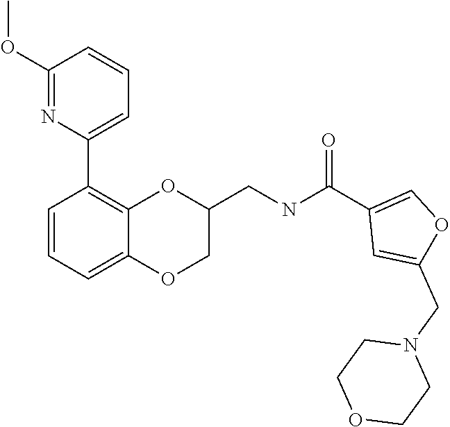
C1(OC)=NC(C2=C3C(=CC=C2)OCC(CNC(C2=COC(CN4CCOCC4)=C2)=O)O3)=CC=C1
